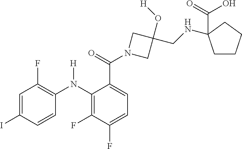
C1=C(I)C=CC(N(C2=C(F)C(F)=CC=C2C(N2CC(O[H])(CNC3(C(=O)O)CCCC3)C2)=O)[H])=C1F
